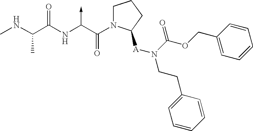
C(NC)(C(NC(C(N1CCCC1[A]N(CCC1=CC=CC=C1)C(OCC1=CC=CC=C1)=O)=O)->C)=O)C
